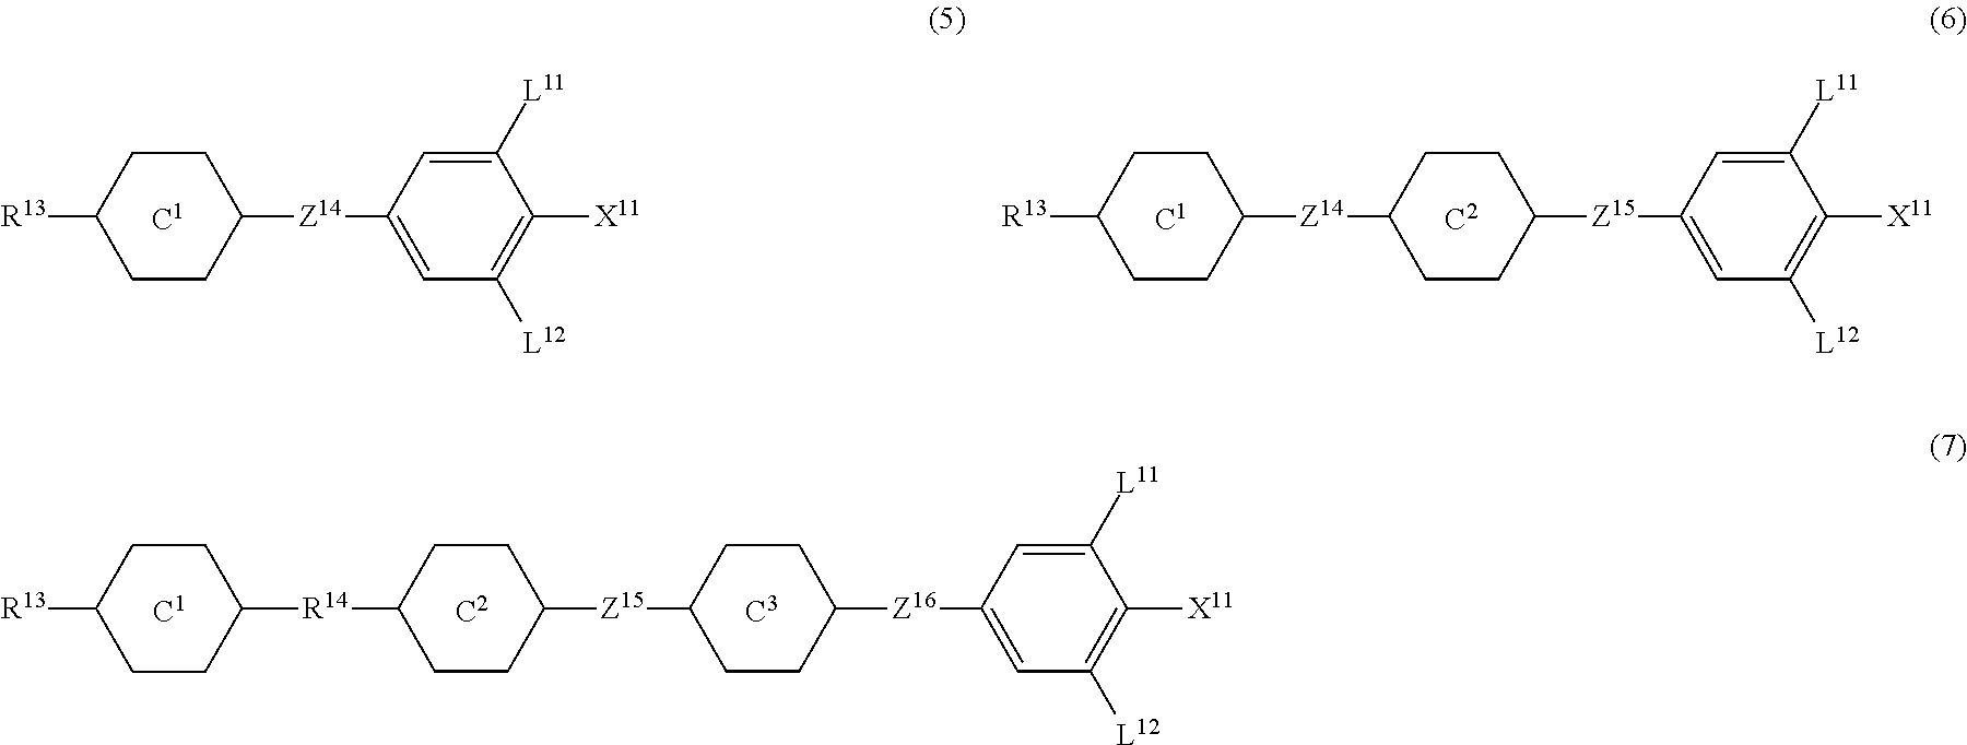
C1([Z14]C2=CC([L12])=C([X11])C([L11])=C2)CCC([R13])CC1.C1([Z14]C2CCC([Z15]C3=CC([L12])=C([X11])C([L11])=C3)CC2)CCC([R13])CC1.C1([Z15]C2CCC([Z16]C3=CC([L12])=C([X11])C([L11])=C3)CC2)CCC([R14]C2CCC([R13])CC2)CC1
